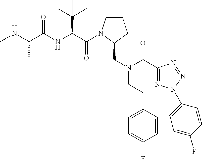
C(=O)(C(C(C)(C)C)NC(=O)C(C)NC)N1CCCC1CN(CCC1=CC=C(F)C=C1)C(=O)C1=NN(C2=CC=C(F)C=C2)N=N1
